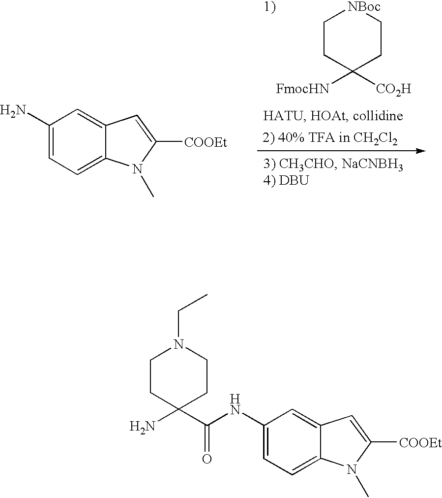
C1CC(N)(C(NC2=CC=C3C(=C2)C=C([COOEt])N3C)=O)CCN1CC.C1(N)=CC=C2C(=C1)C=C([COOEt])N2C.C1CC([FmocHN])([CO2H])CC[NBoc]1
